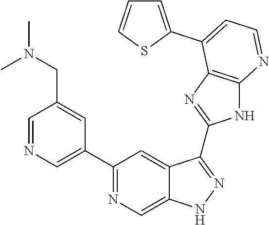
C1=NC=C(C2=NC=C3C(=C2)C(C2=NC4=C(N2)N=CC=C4C2=CC=CS2)=NN3)C=C1CN(C)C
